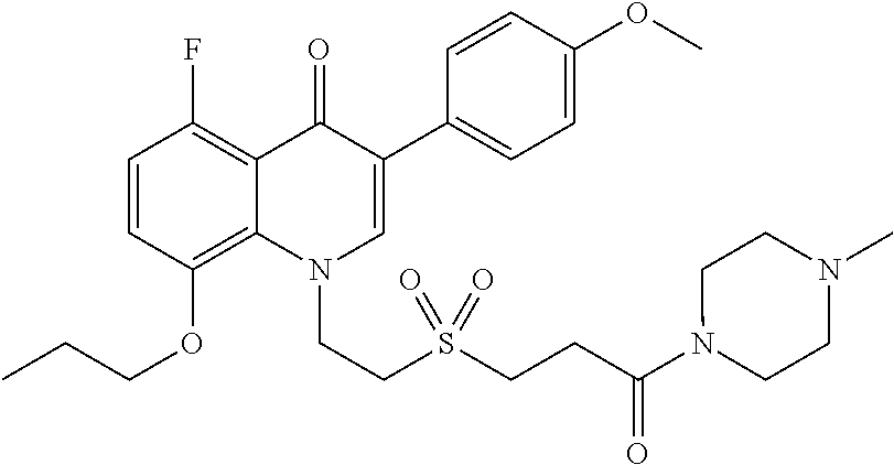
C1=CC(OCCC)=C2C(=C1F)C(=O)C(C1=CC=C(OC)C=C1)=CN2CCS(CCC(=O)N1CCN(C)CC1)(=O)=O
